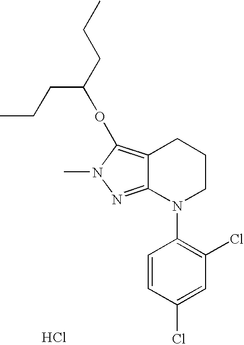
C12=NN(C)C(OC(CCC)CCC)=C1CCCN2C1=C(Cl)C=C(Cl)C=C1.Cl
